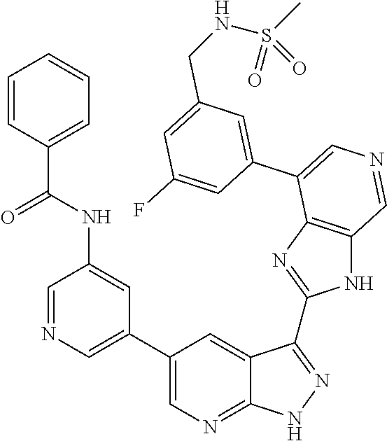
C1=C(C2=CN=CC3=C2N=C(C2=NNC4=NC=C(C5=CN=CC(NC(C6=CC=CC=C6)=O)=C5)C=C42)N3)C=C(F)C=C1CNS(=O)(C)=O
